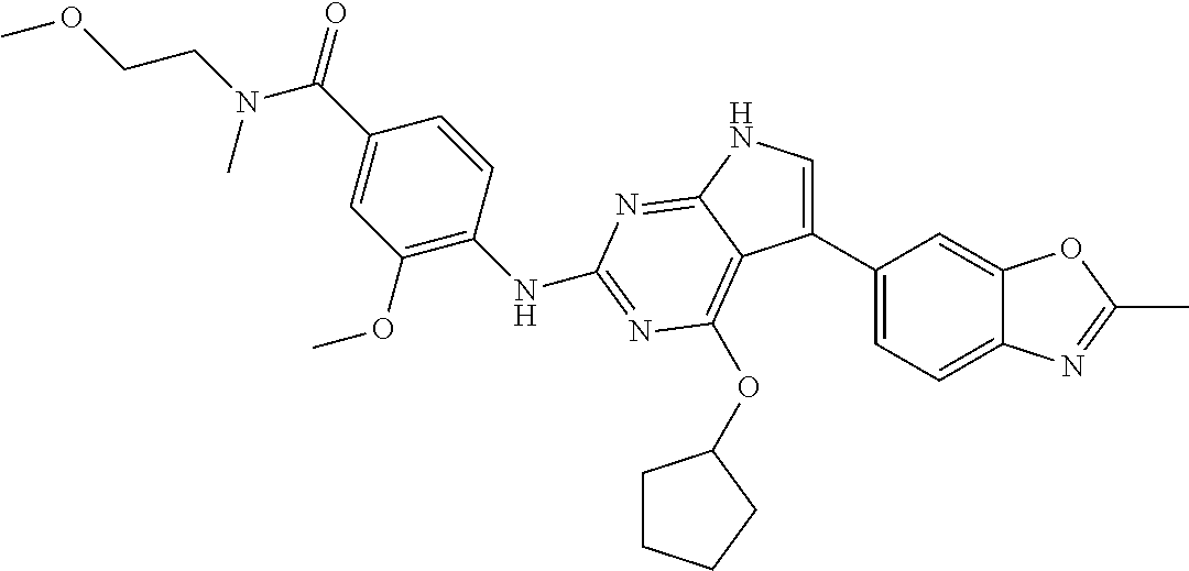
N(C(C1=CC(OC)=C(NC2=NC(OC3CCCC3)=C3C(C4=CC=C5C(=C4)OC(C)=N5)=CNC3=N2)C=C1)=O)(CCOC)C
